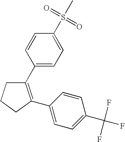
C1C(C2=CC=C(C(F)(F)F)C=C2)=C(C2=CC=C(S(C)(=O)=O)C=C2)CC1
